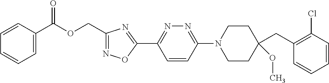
C1=C(C(OCC2=NOC(C3=NN=C(N4CCC(CC5=C(Cl)C=CC=C5)(OC)CC4)C=C3)=N2)=O)C=CC=C1
